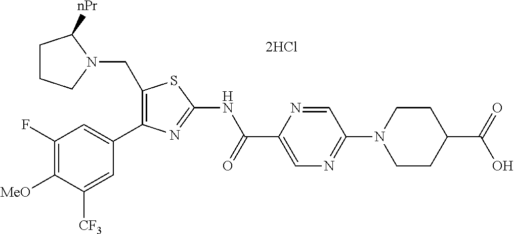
C1([MeO])=C(F)C=C(C2=C(CN3CCCC3[nPr])SC(NC(C3=CN=C(N4CCC(C(=O)O)CC4)C=N3)=O)=N2)C=C1[CF3]
